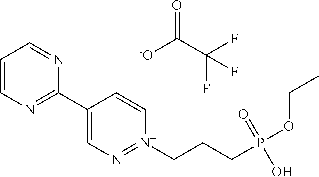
C1=CN=C(C2=CN=[N+](CCCP(OCC)(O)=O)C=C2)N=C1.O=C([-O])C(F)(F)F
